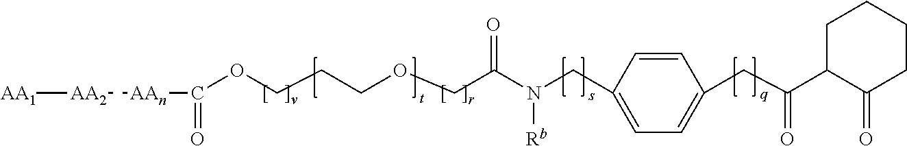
[AA1][AA2][AAn]C(=O)OCCCOCC(N([Rb])CC1=CC=C(CC(=O)C2C(=O)CCCC2)C=C1)=O
